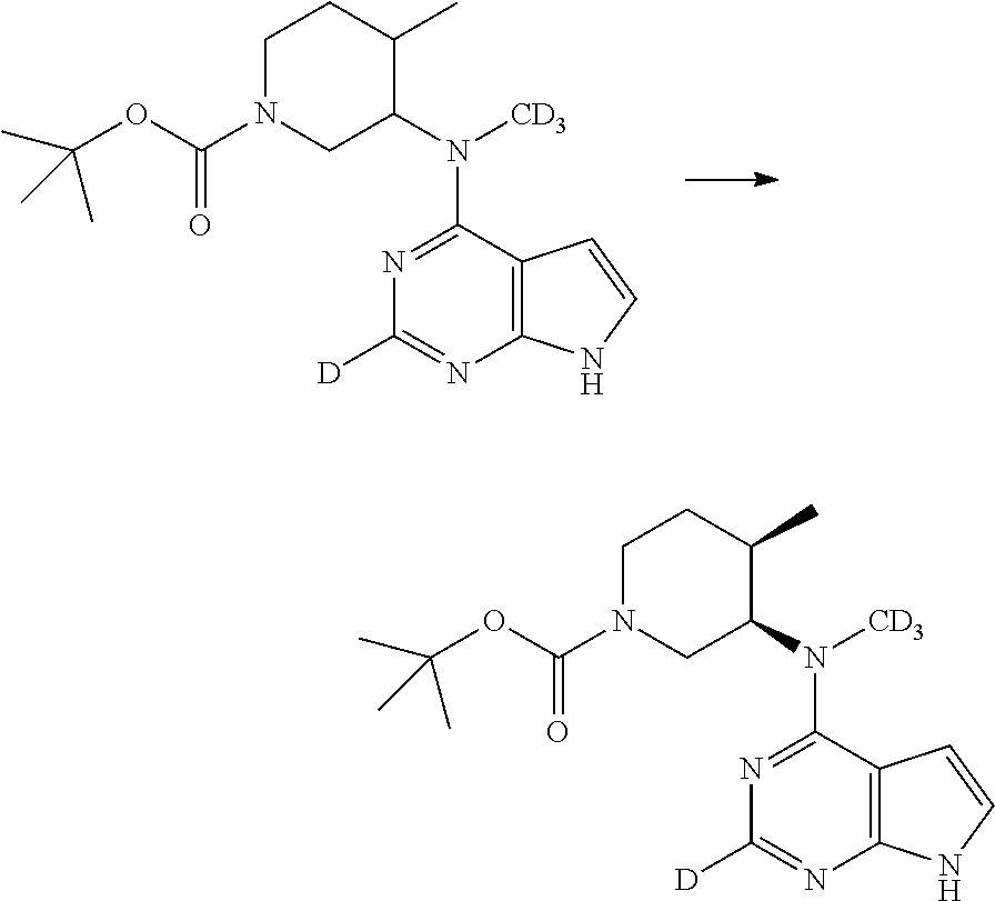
CC(OC(N1CC(N([CD3])C2=NC([D])=NC3=C2C=CN3)C(C)CC1)=O)(C)C.CC(OC(N1CC(N([CD3])C2=NC([D])=NC3=C2C=CN3)C(C)CC1)=O)(C)C
